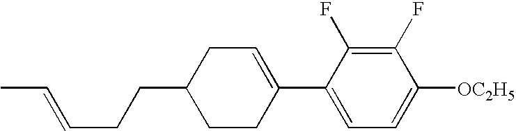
C1(F)=C(F)C(C2=CCC(CCC=CC)CC2)=CC=C1[OC2H5]
